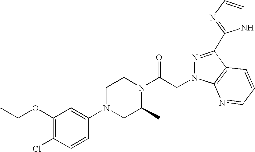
C1(OCC)=C(Cl)C=CC(N2CC(C)N(C(CN3C4=C(C(C5=NC=CN5)=N3)C=CC=N4)=O)CC2)=C1
